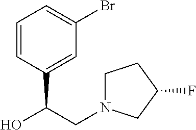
C1=CC(C(CN2CCC(F)C2)O)=CC(Br)=C1
